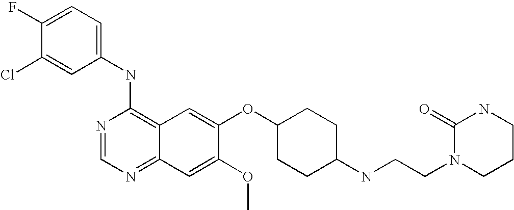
C1=C(Cl)C(F)=CC=C1NC1=C2C(=NC=N1)C=C(OC)C(OC1CCC(NCCN3CCCNC3=O)CC1)=C2
